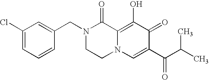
C1(Cl)=CC=CC(CN2CCN3C(=C(O)C(=O)C(C(C(C)C)=O)=C3)C2=O)=C1
